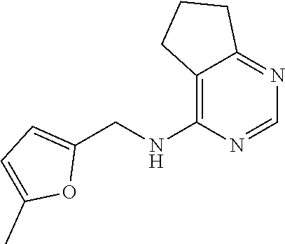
C12=C(NCC3=CC=C(C)O3)N=CN=C1CCC2
